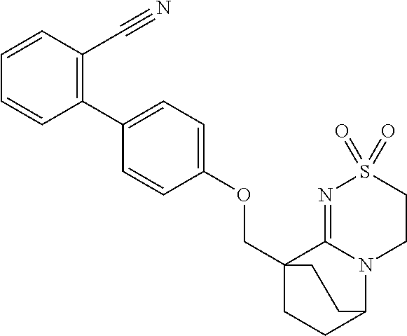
C(C12CCC(N3C1=NS(=O)(=O)CC3)CC2)OC1=CC=C(C2=C(C#N)C=CC=C2)C=C1
